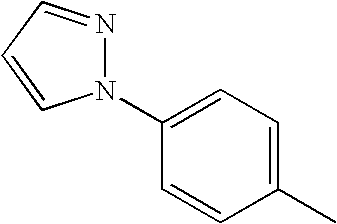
C1(N2N=CC=C2)=CC=C(C)C=C1
